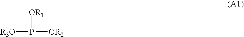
[R3O]P([OR2])[OR1]
